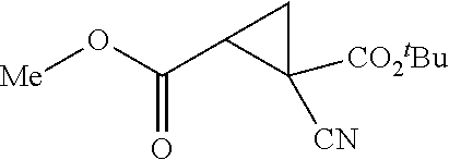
[Me]OC(=O)C1C([CN])([CO2tBu])C1
